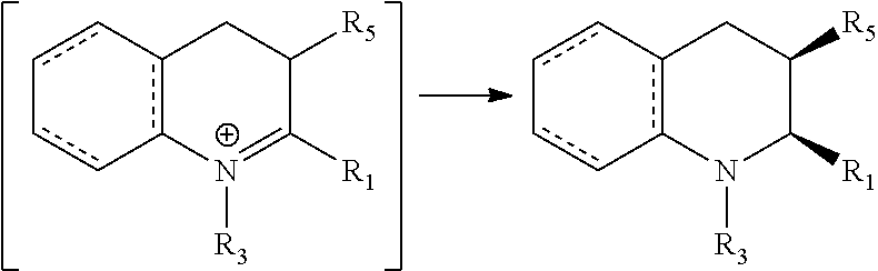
c12c([N+]([R3])=C([R1])C([R5])C1)-cc-cc-2.c12c(N([R3])C([R1])C([R5])C1)-cc-cc-2
